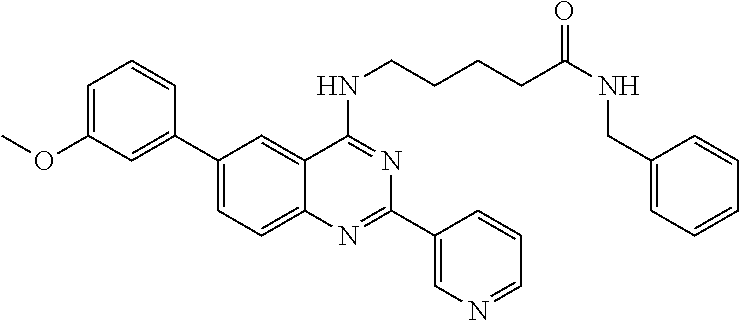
C1(C2=CC(OC)=CC=C2)=CC=C2C(=C1)C(NCCCCC(NCC1=CC=CC=C1)=O)=NC(C1=CN=CC=C1)=N2
